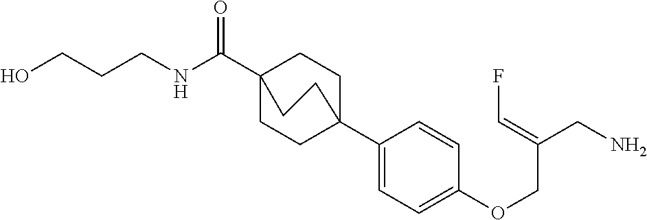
N(C(C12CCC(C3=CC=C(OCC(CN)=CF)C=C3)(CC1)CC2)=O)CCCO
